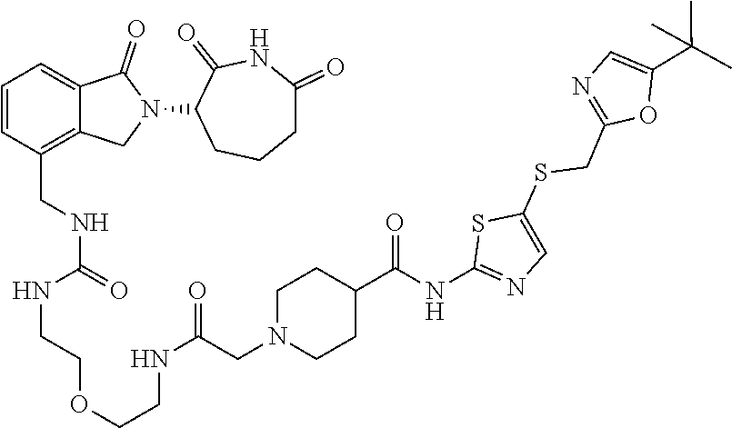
C1(=O)CCCC(N2C(=O)C3=CC=CC(CNC(=O)NCCOCCNC(CN4CCC(C(NC5=NC=C(SCC6=NC=C(C(C)(C)C)O6)S5)=O)CC4)=O)=C3C2)C(=O)N1
